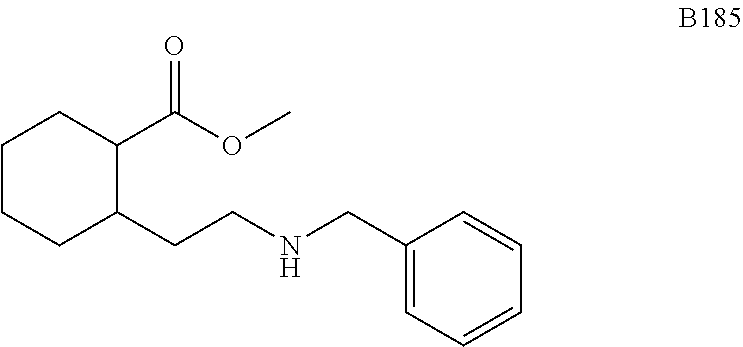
C1CCC(CCNCC2=CC=CC=C2)C(C(OC)=O)C1
